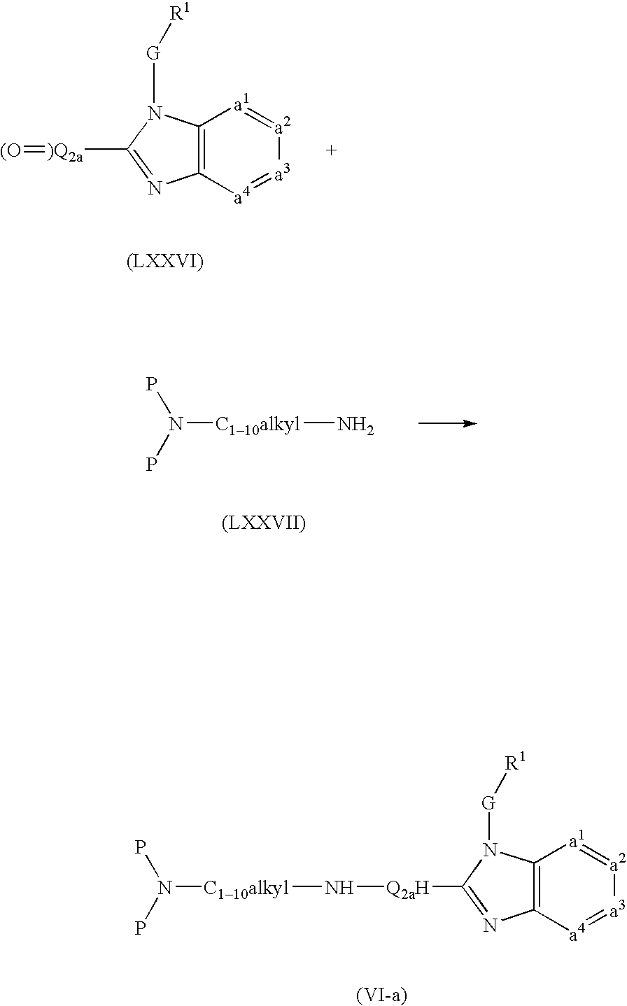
C12=C([a4]=[a3][a2]=[a1]1)N=C([)Q2a]=[(O])N2[G][R1].[Q2aH](C1=NC2=C(N1[G][R1])[a1]=[a2][a3]=[a4]2)N[C110alkyl]N(P)P.N([C110alkyl]N)(P)P
